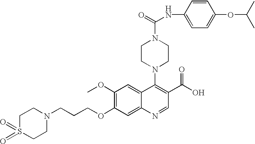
C1(OC)=C(OCCCN2CCS(=O)(=O)CC2)C=C2C(=C1)C(N1CCN(C(=O)NC3=CC=C(OC(C)C)C=C3)CC1)=C(C(O)=O)C=N2
